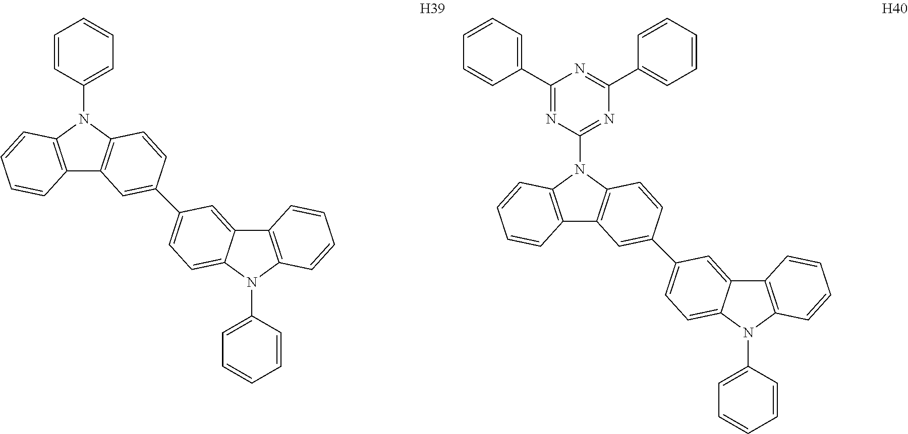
C12=C(N(C3=CC=CC=C3)C3=C1C=C(C1=CC=C4C(=C1)C1=C(N4C4=CC=CC=C4)C=CC=C1)C=C3)C=CC=C2.C12=C(N(C3=NC(C4=CC=CC=C4)=NC(C4=CC=CC=C4)=N3)C3=C1C=C(C1=CC=C4C(=C1)C1=C(N4C4=CC=CC=C4)C=CC=C1)C=C3)C=CC=C2
